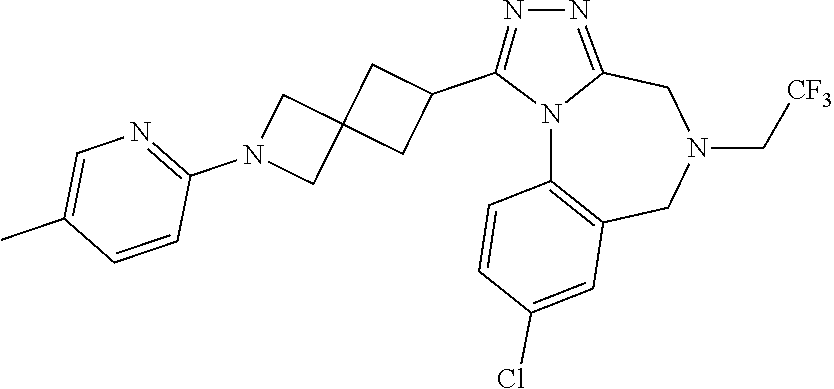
N12C3=C(CN(C[CF3])CC1=NN=C2C1CC2(C1)CN(C1=NC=C(C)C=C1)C2)C=C(Cl)C=C3
